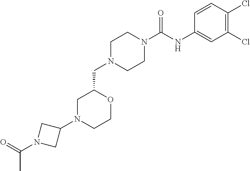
C1N(CC2CN(C3CN(C(C)=O)C3)CCO2)CCN(C(NC2=CC(Cl)=C(Cl)C=C2)=O)C1
